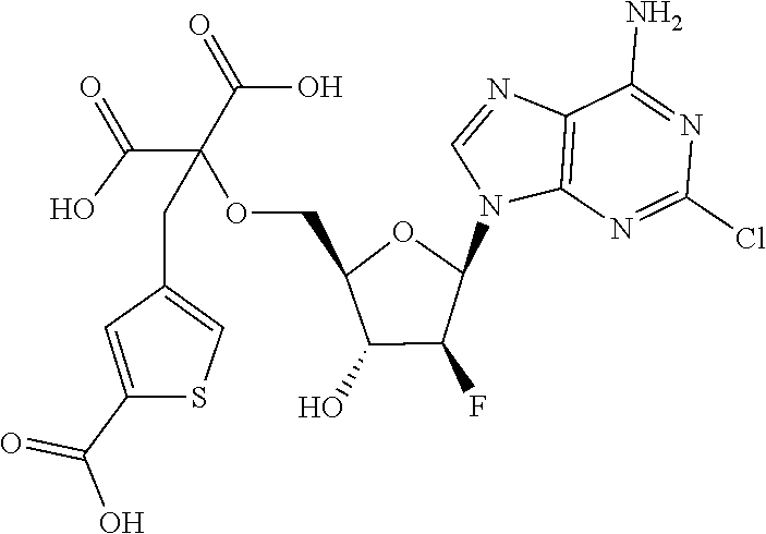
C12=C(N=C(Cl)N=C1N)N(C1OC(COC(C(=O)O)(C(=O)O)CC3=CSC(C(=O)O)=C3)C(O)C1F)C=N2
